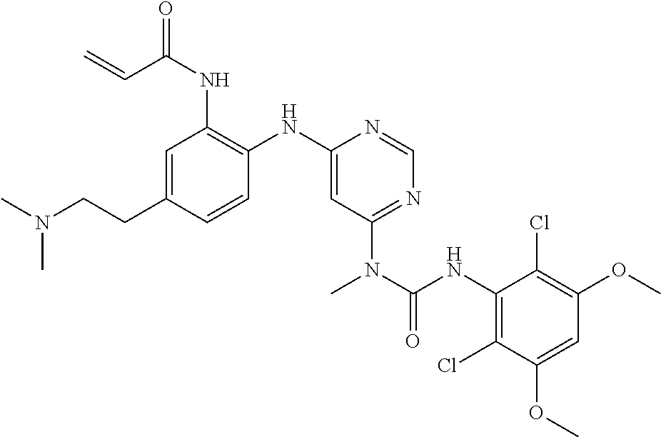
C1=C(CCN(C)C)C=CC(NC2=CC(N(C(NC3=C(Cl)C(OC)=CC(OC)=C3Cl)=O)C)=NC=N2)=C1NC(C=C)=O
